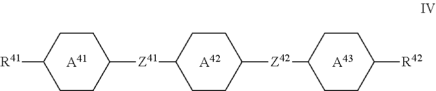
[R41]C1CCC([Z41]C2CCC([Z42]C3CCC([R42])CC3)CC2)CC1.[A43].[A42].[A41]
